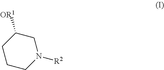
C1CCN([R2])CC1[OR1]
